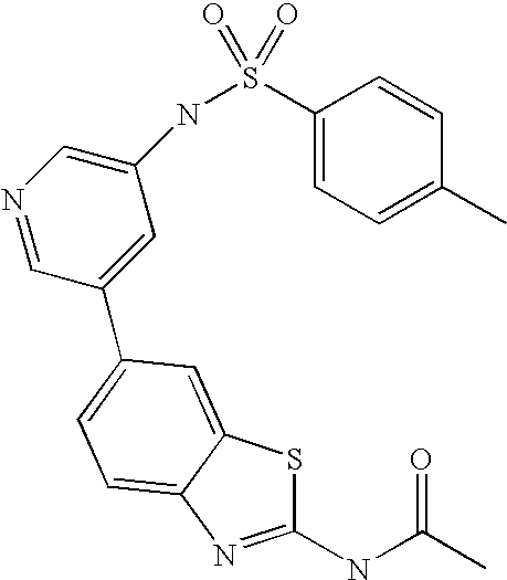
C1(NC(C)=O)=NC2=CC=C(C3=CC(NS(C4=CC=C(C)C=C4)(=O)=O)=CN=C3)C=C2S1
